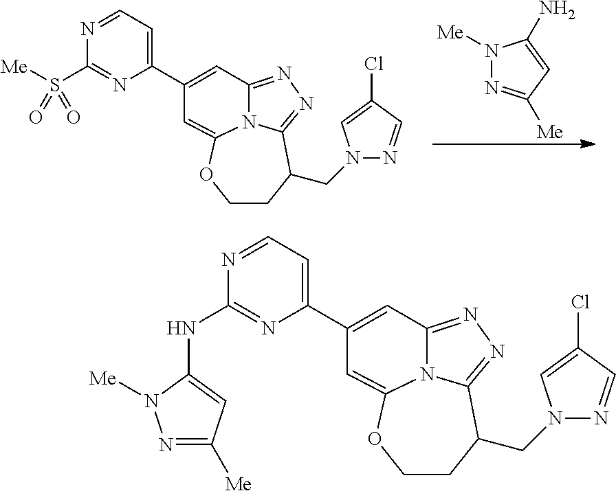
C1(C2=CC3=NN=C4C(CN5N=CC(Cl)=C5)CCOC(=C2)N34)=CC=NC(S([Me])(=O)=O)=N1.N1([Me])N=C([Me])C=C1N.C1(C2=CC3=NN=C4C(CN5N=CC(Cl)=C5)CCOC(=C2)N34)=CC=NC(NC2=CC([Me])=NN2[Me])=N1
